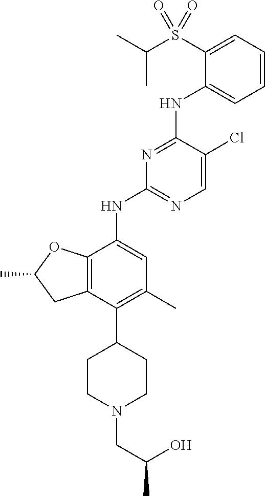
C1=CC=C(S(C(C)C)(=O)=O)C(NC2=NC(NC3=CC(C)=C(C4CCN(CC(O)C)CC4)C4=C3OC(C)C4)=NC=C2Cl)=C1
